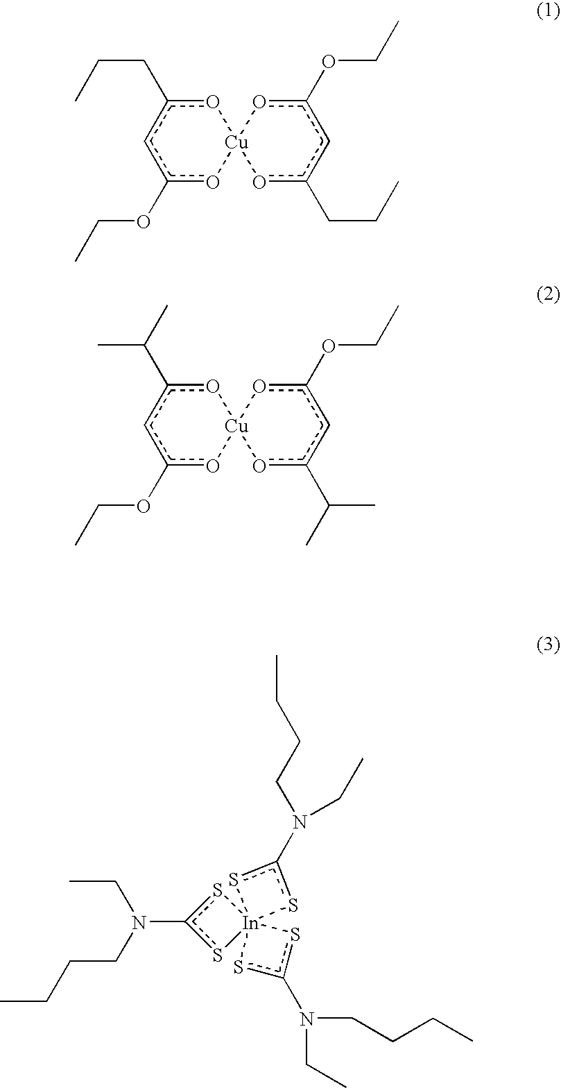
c1(OCC)o[Cu]2(oc(CCC)c1)oc(CCC)cc(OCC)o2.c1(OCC)o[Cu]2(oc(C(C)C)c1)oc(C(C)C)cc(OCC)o2.CCN(CCCC)c1s[In]23(s1)(sc(N(CCCC)CC)s2)sc(N(CCCC)CC)s3
